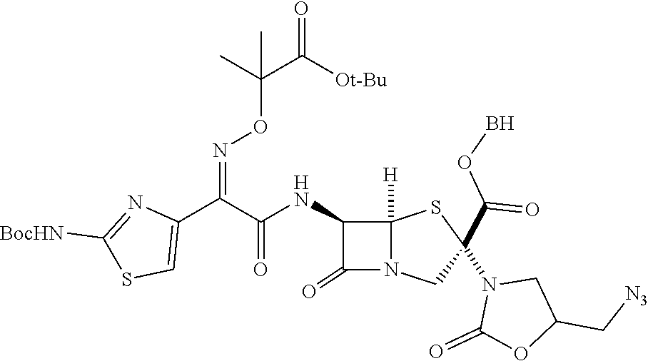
C1(C(C(NC2C(=O)N3C2([H])SC(N2C(=O)OC(C[N3])C2)(C(=O)OB)C3)=O)=NOC(C(=O)[Ot-Bu])(C)C)=CSC([BocHN])=N1
